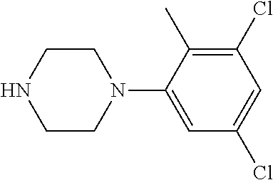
C1CN(C2=CC(Cl)=CC(Cl)=C2C)CCN1
